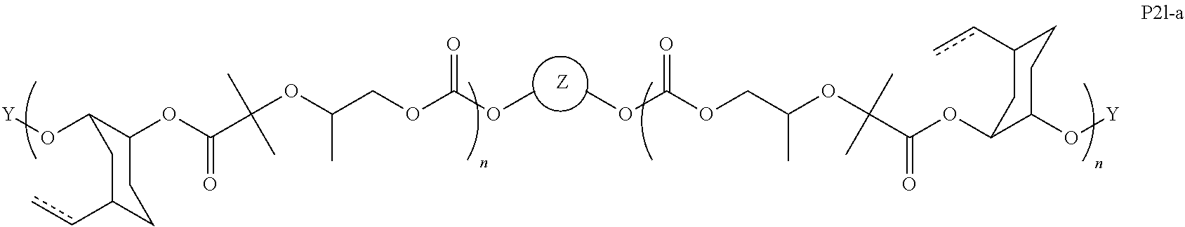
O(C1C(OC(=O)C(C)(C)OC(C)COC(=O)OC)CCC(cc)C1)[Y].[Z].COC(OCC(OC(C)(C)C(OC1C(O[Y])CCC(cc)C1)=O)C)=O
